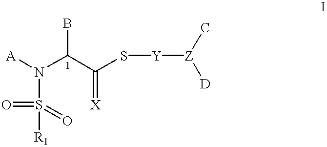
[A]N(S(=O)(=O)[R1])C(C(S[Y][Z](C)[D])=[X])B
